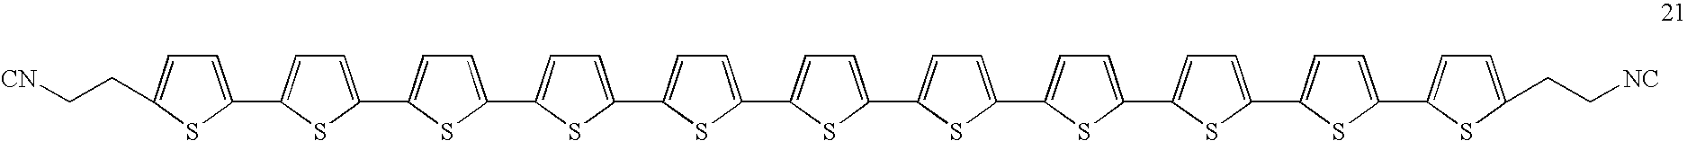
C1=C(C2=CC=C(C3=CC=C(C4=CC=C(C5=CC=C(C6=CC=C(C7=CC=C(C8=CC=C(C9=CC=C(C%10=CC=C(C%11=CC=C(CC[NC])S%11)S%10)S9)S8)S7)S6)S5)S4)S3)S2)SC(CC[CN])=C1
